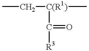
CC[C(R1)](C([R3])=O)C
